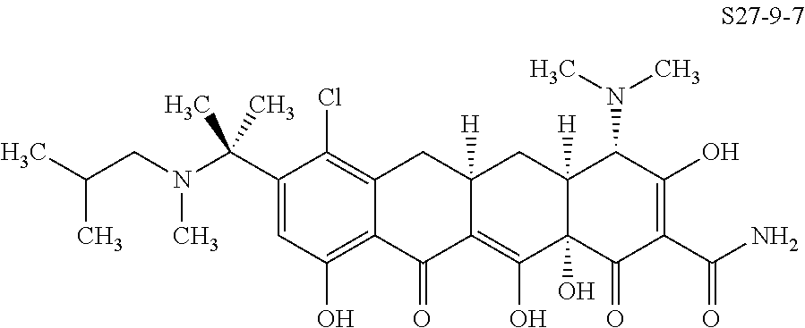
C1(C(C)(C)N(CC(C)C)C)=CC(O)=C2C(=C1Cl)CC1([H])C(=C(O)C3(O)C([H])(C1)C(N(C)C)C(O)=C(C(N)=O)C3=O)C2=O
